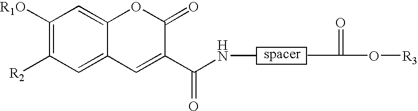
C1([R1O])=C([R2])C=C2C(=C1)OC(=O)C(C(NC)=O)=C2.CC(O[R3])=O
